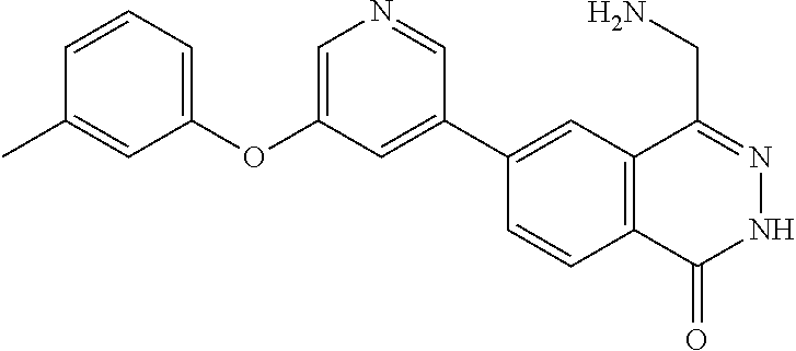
C1(C2=CC(OC3=CC=CC(C)=C3)=CN=C2)=CC2=C(C=C1)C(=O)NN=C2CN
